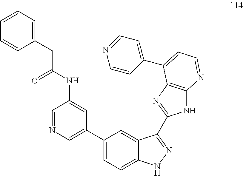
C1=NC=C(C2=CC=C3C(=C2)C(C2=NC4=C(N2)N=CC=C4C2=CC=NC=C2)=NN3)C=C1NC(CC1=CC=CC=C1)=O
